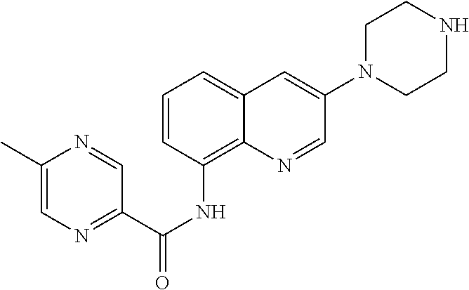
C1=CC(NC(C2=NC=C(C)N=C2)=O)=C2C(=C1)C=C(N1CCNCC1)C=N2
